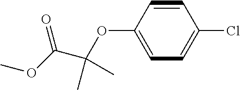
C1=CC(OC(C(OC)=O)(C)C)=CC=C1Cl
